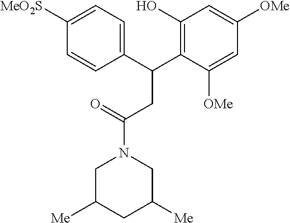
C1C([Me])CC([Me])CN1C(=O)CC(C1=C(O)C=C([OMe])C=C1[OMe])C1=CC=C([MeO2S])C=C1
